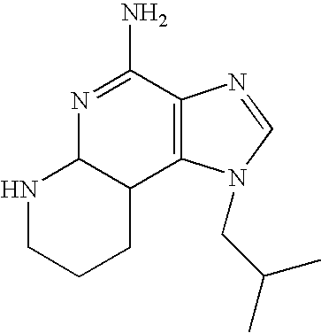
N1CCCC2C1N=C(N)C1=C2N(CC(C)C)C=N1
